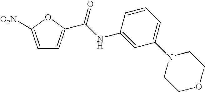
C1=C([O2N])OC(C(NC2=CC(N3CCOCC3)=CC=C2)=O)=C1
